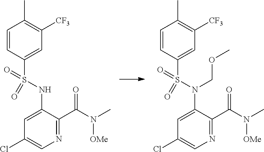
C1=CC(S(N(C2=CC(Cl)=CN=C2C(N(C)[OMe])=O)COC)(=O)=O)=CC([CF3])=C1C.C1=CC(S(NC2=CC(Cl)=CN=C2C(N(C)[OMe])=O)(=O)=O)=CC([CF3])=C1C
